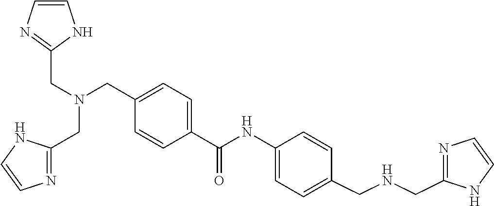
C1=C(C(NC2=CC=C(CNCC3=NC=CN3)C=C2)=O)C=CC(CN(CC2=NC=CN2)CC2=NC=CN2)=C1
